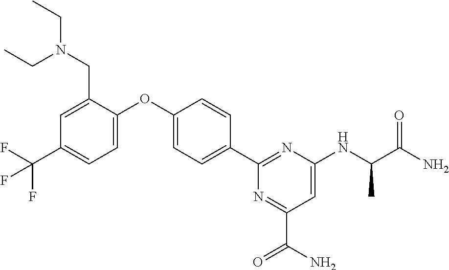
C1(C2=CC=C(OC3=CC=C(C(F)(F)F)C=C3CN(CC)CC)C=C2)=NC(NC(C(N)=O)C)=CC(C(N)=O)=N1
